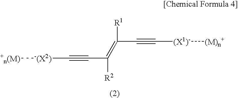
[R1]C(C#C[(X1)-][(M)n+])=C([R2])C#C[-(X2)][+n(M)]
